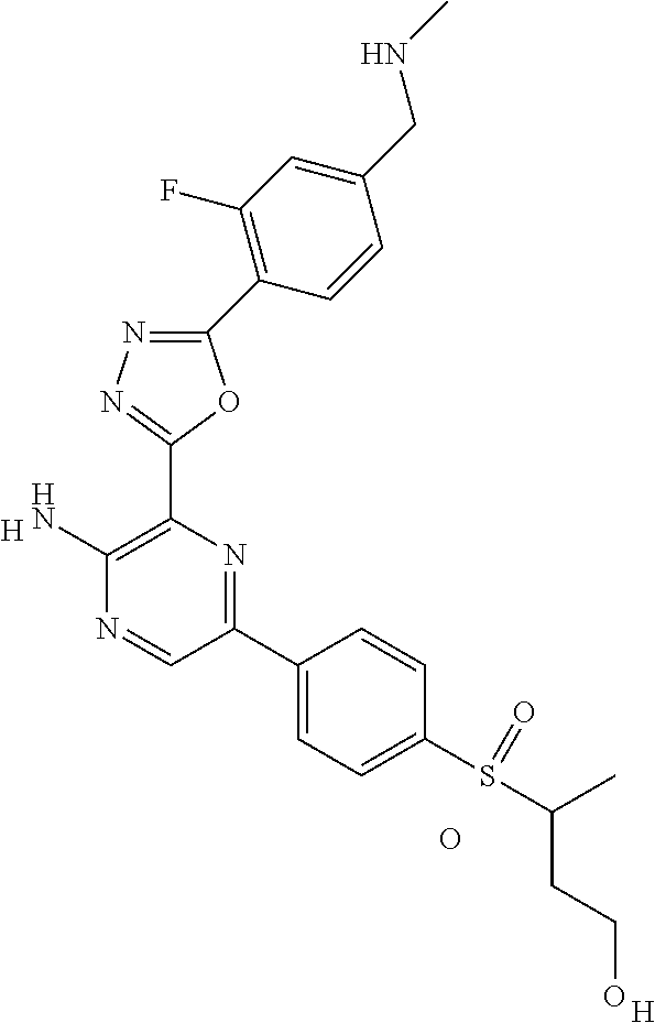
[H].C1(N)=C(C2=NN=C(C3=C(F)C=C(CNC)C=C3)O2)N=C(C2=CC=C(S(C(C)CCO)=O)C=C2)C=N1.O.[H]
